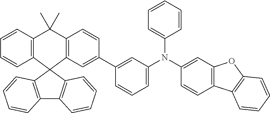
C1=CC2=C(C=C1)C1(C3=C(C2(C)C)C=CC(C2=CC(N(C4=CC5=C(C=C4)C4=C(O5)C=CC=C4)C4=CC=CC=C4)=CC=C2)=C3)C2=C(C3=C1C=CC=C3)C=CC=C2
